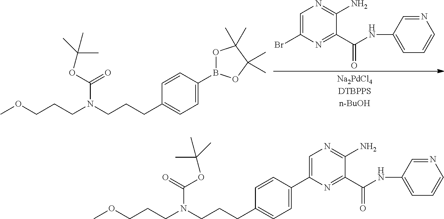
C1=C(Br)N=C(C(NC2=CC=CN=C2)=O)C(N)=N1.N(CCCC1=CC=C(B2OC(C)(C)C(C)(C)O2)C=C1)(CCCOC)C(OC(C)(C)C)=O.N(CCCC1=CC=C(C2=CN=C(N)C(C(NC3=CC=CN=C3)=O)=N2)C=C1)(CCCOC)C(OC(C)(C)C)=O
